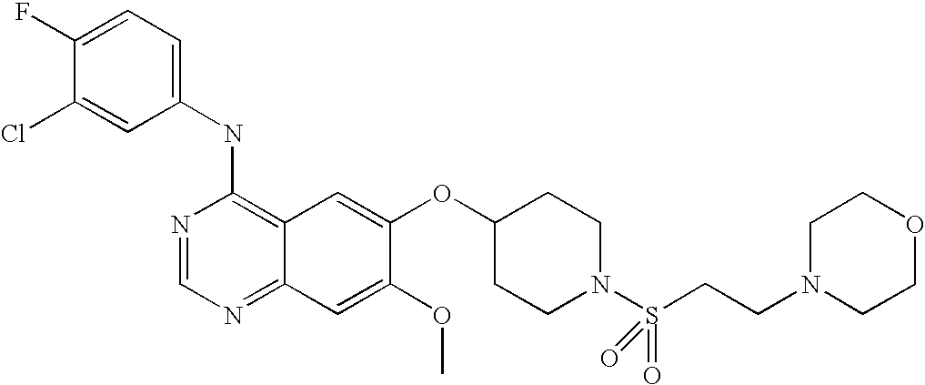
C1=C(Cl)C(F)=CC=C1NC1=C2C(=NC=N1)C=C(OC)C(OC1CCN(S(CCN3CCOCC3)(=O)=O)CC1)=C2
